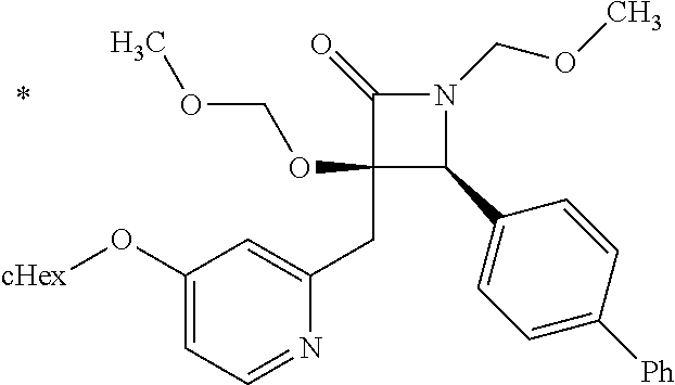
C1(CC2=CC(O[cHex])=CC=N2)(OCOC)C(C2=CC=C([Ph])C=C2)N(COC)C1=O
